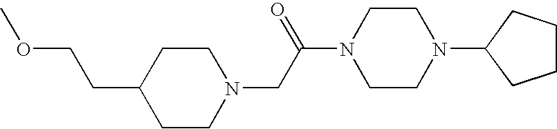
C1CN(CC(=O)N2CCN(C3CCCC3)CC2)CCC1CCOC
